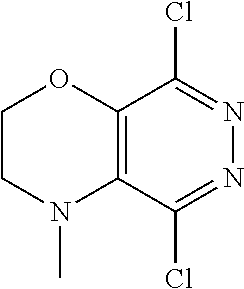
C12=C(C(Cl)=NN=C1Cl)N(C)CCO2
